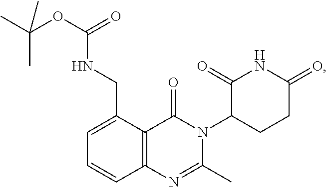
C12=C(C(CNC(OC(C)(C)C)=O)=CC=C1)C(=O)N(C1CCC(=O)NC1=O)C(C)=N2
